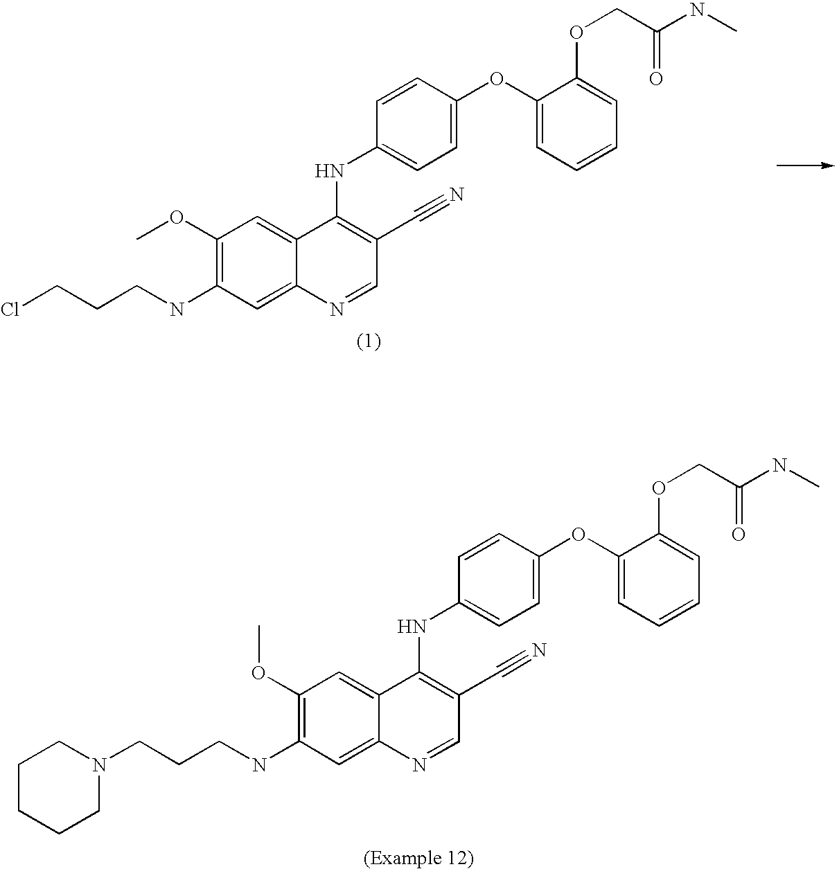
C1CCCN(CCCNC2=C(OC)C=C3C(=C2)N=CC(C#N)=C3NC2=CC=C(OC3=CC=CC=C3OCC(NC)=O)C=C2)C1.C1(OC)=C(NCCCCl)C=C2C(=C1)C(NC1=CC=C(OC3=CC=CC=C3OCC(NC)=O)C=C1)=C(C#N)C=N2
